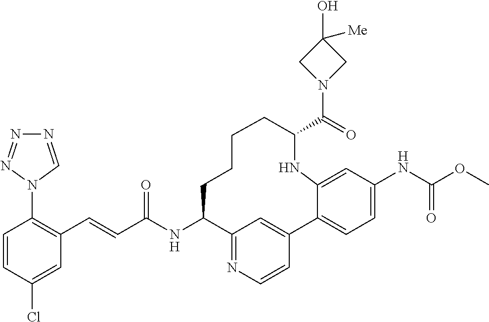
C1=CC(Cl)=CC(C=CC(NC2C3=NC=CC(=C3)C3=CC=C(NC(OC)=O)C=C3NC(C(N3CC(O)([Me])C3)=O)CCCC2)=O)=C1N1C=NN=N1
